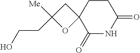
C12(C(=O)NC(=O)CC1)CC([Me])(CCO)O2
